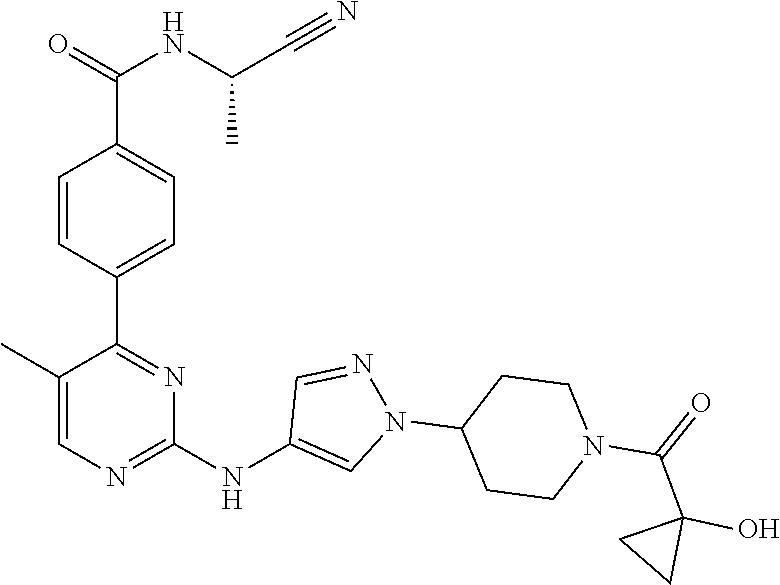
C1(C2=NC(NC3=CN(C4CCN(C(C5(O)CC5)=O)CC4)N=C3)=NC=C2C)=CC=C(C(NC(C#N)C)=O)C=C1
